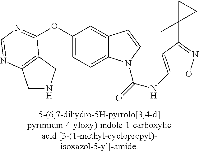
O(C1=CC=C2C(=C1)C=CN2C(=O)NC1=CC(C2(C)CC2)=NO1)C1=NC=NC2=C1CNC2
